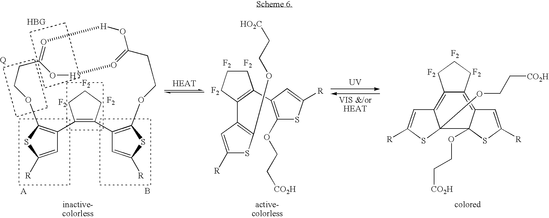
[F2].[F2].[F2].C12=C3C=C([R])SC3(OCC[CO2H])C3(OCC[CO2H])C(=C1CCC2)C=C([R])S3.C1CCC(C2=C(OCC[HO2C])SC([R])=C2)=C1C1=C(OCC[CO2H])SC([R])=C1.[F2].[F2].[F2].C1=C([R])SC2=C1C1=C(CCC1)C1=C(SC([R])=C1)OCCC1=O[H]OC(=O[H]O1)CCO2.[F2].[F2].[F2].B.[UV]
